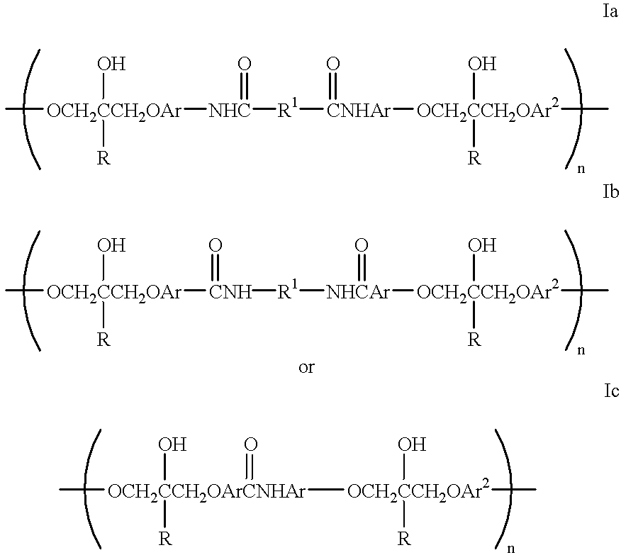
[OCH2CCH2OAr]([NHC]([R1][CNHAr]([OCH2CCH2OAr2](O)([R])C)=O)=O)(O)([R])C.[OCH2CCH2OAr]([CNH]([R1][NHCAr]([OCH2CCH2OAr2](O)([R])C)=O)=O)(O)([R])C.[OCH2CCH2OArCNHAr]([OCH2CCH2OAr2](O)([R])C)(O)([R])(=O)C
